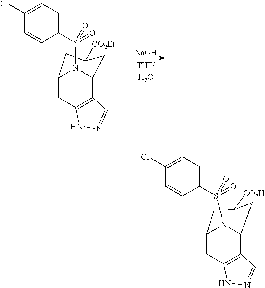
C12CC3=C(C(N1S(C1=CC=C(Cl)C=C1)(=O)=O)CC([CO2H])C2)C=NN3.C12CC3=C(C(CC([CO2Et])C1)N2S(C1=CC=C(Cl)C=C1)(=O)=O)C=NN3.[NaOH]
